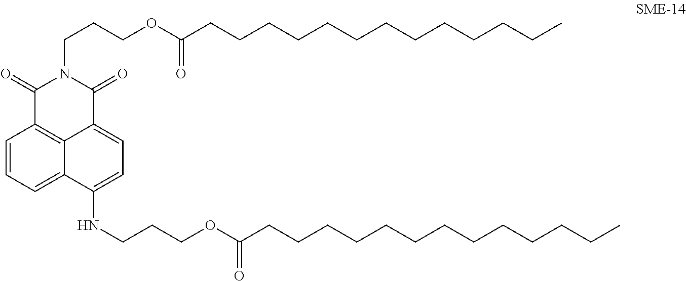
C1=CC=C2C3=C1C(=O)N(CCCOC(CCCCCCCCCCCCC)=O)C(=O)C3=CC=C2NCCCOC(CCCCCCCCCCCCC)=O
